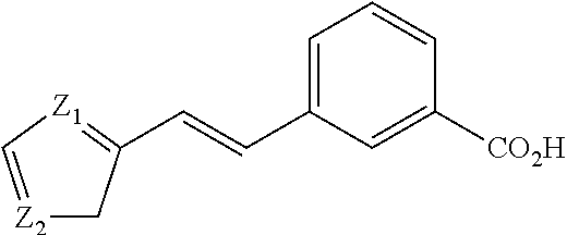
C1=C(C=CC2=[Z1]C=[Z2]C2)C=C([CO2H])C=C1
